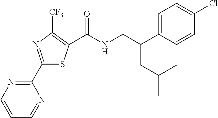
C1(C2=NC=CC=N2)=NC([CF3])=C(C(NCC(C2=CC=C(Cl)C=C2)CC(C)C)=O)S1
